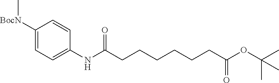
C1=C(NC(CCCCCCC(OC(C)(C)C)=O)=O)C=CC([BocN]C)=C1
